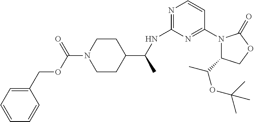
N1(C2=NC(NC(C3CCN(C(OCC4=CC=CC=C4)=O)CC3)C)=NC=C2)C(C(OC(C)(C)C)C)COC1=O
